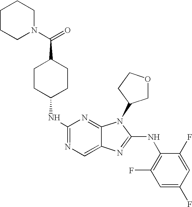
N1=C(NC2CCC(C(N3CCCCC3)=O)CC2)N=C2C(=C1)N=C(NC1=C(F)C=C(F)C=C1F)N2C1COCC1
